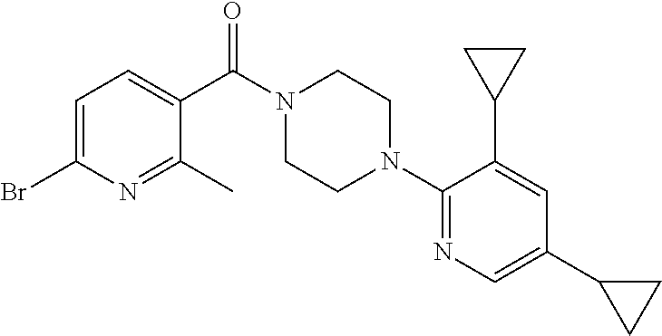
C1(C)=NC(Br)=CC=C1C(N1CCN(C2=NC=C(C3CC3)C=C2C2CC2)CC1)=O
